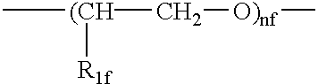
[(CH](C[O)nf]C)([R1f])C
